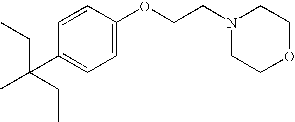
C1=CC(OCCN2CCOCC2)=CC=C1C(C)(CC)CC
